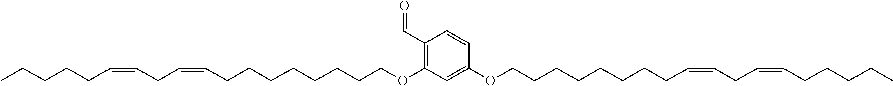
C1(OCCCCCCCCC=CCC=CCCCCC)=C(C=O)C=CC(OCCCCCCCCC=CCC=CCCCCC)=C1
